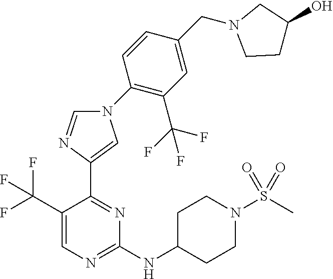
C1=NC(C2=NC(NC3CCN(S(C)(=O)=O)CC3)=NC=C2C(F)(F)F)=CN1C1=C(C(F)(F)F)C=C(CN2CCC(O)C2)C=C1
